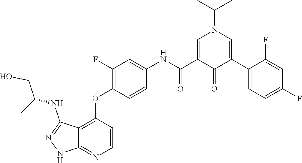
CC(C)N1C=C(C(NC2=CC(F)=C(OC3=C4C(=NC=C3)NN=C4NC(CO)C)C=C2)=O)C(=O)C(C2=CC=C(F)C=C2F)=C1
